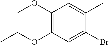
C1(OC)=C(OCC)C=C(Br)C(C)=C1
